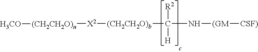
[X2]([(CH2CH2O)b]C(N[(GM][CSF)])([R2])[H])[(CH2CH2O)n][H3CO]
